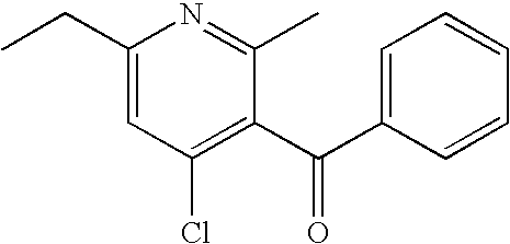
C1(CC)=CC(Cl)=C(C(C2=CC=CC=C2)=O)C(C)=N1
